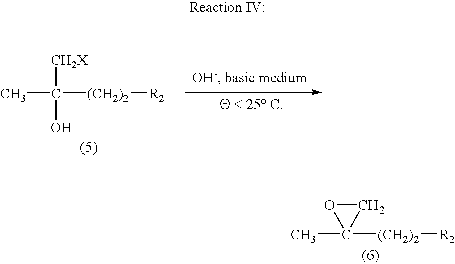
C([(CH2)2][R2])(C)([CH2X])O.C1([(CH2)2][R2])(C)CO1
